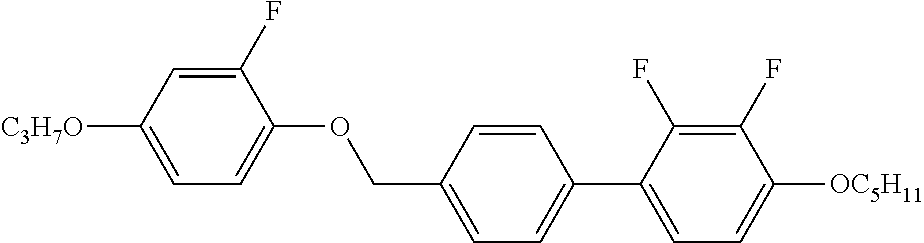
C1(F)=CC([C3H7O])=CC=C1OCC1=CC=C(C2=CC=C([OC5H11])C(F)=C2F)C=C1
